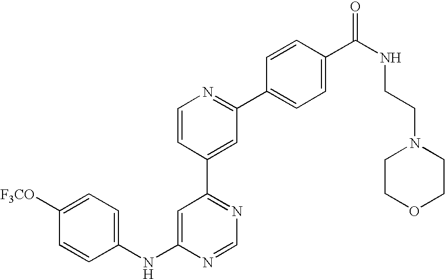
C1(NC2=CC(C3=CC(C4=CC=C(C(NCCN5CCOCC5)=O)C=C4)=NC=C3)=NC=N2)=CC=C([F3CO])C=C1
